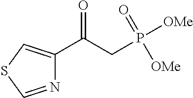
C1(C(CP(=O)([OMe])[OMe])=O)=CSC=N1
